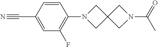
C1=CC(C#N)=CC(F)=C1N1CC2(C1)CN(C(=O)C)C2
